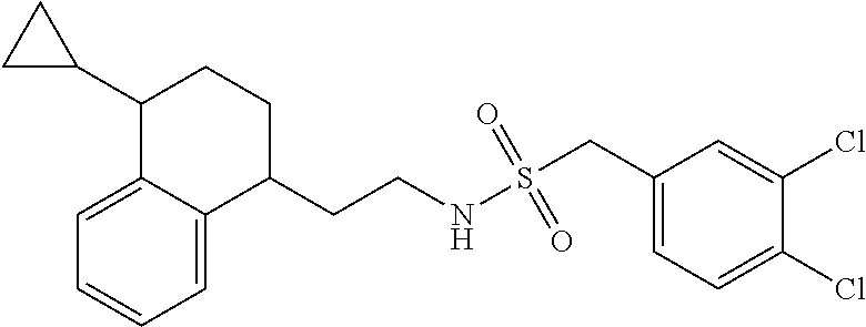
C1=C2C(=CC=C1)C(CCNS(CC1=CC=C(Cl)C(Cl)=C1)(=O)=O)CCC2C1CC1
